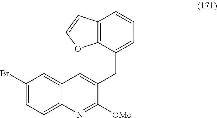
C1(Br)=CC=C2C(=C1)C=C(CC1=CC=CC3=C1OC=C3)C([OMe])=N2
